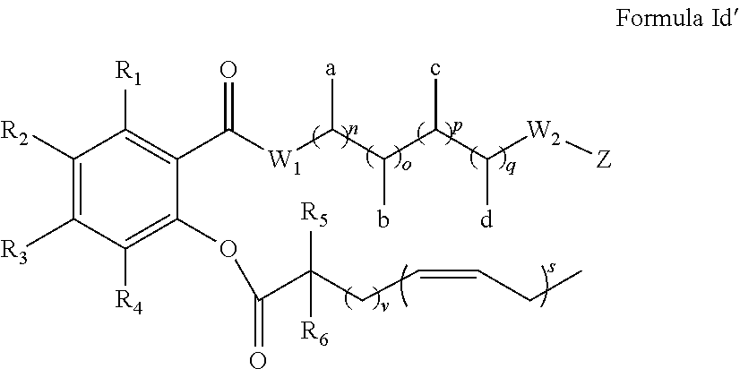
C1([R3])=C([R2])C([R1])=C(C(=O)[W1]C(C(b)C(c)C([d])[W2][Z])[a])C(OC(C(CC=CCC)([R6])[R5])=O)=C1[R4]
